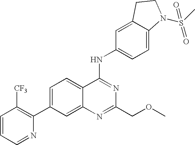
C1=CC=NC(C2=CC=C3C(=C2)N=C(COC)N=C3NC2=CC=C3C(=C2)CCN3S(C)(=O)=O)=C1[CF3]
